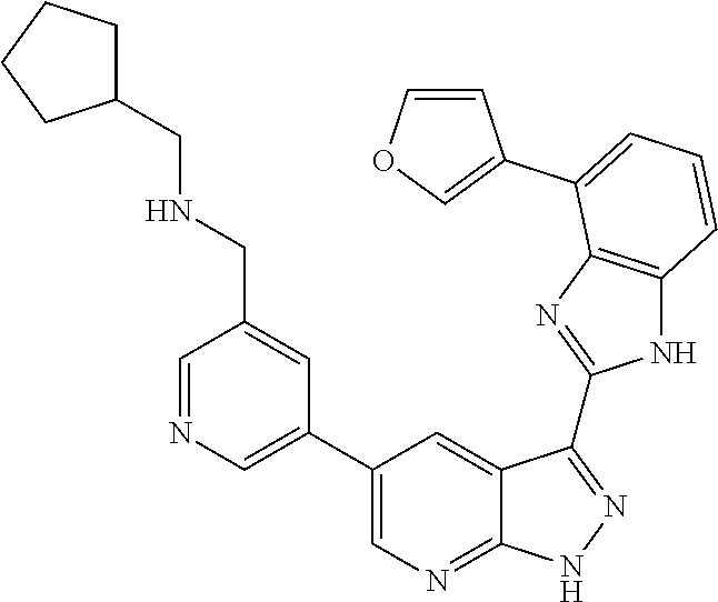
C1=NC=C(C2=CN=C3C(=C2)C(C2=NC4=C(N2)C=CC=C4C2=COC=C2)=NN3)C=C1CNCC1CCCC1
